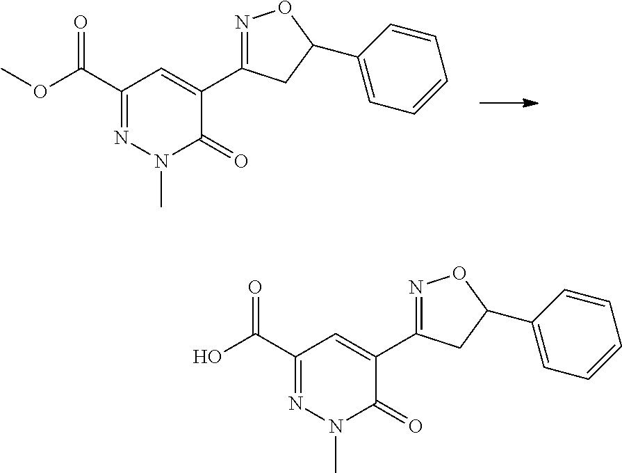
C1(C2=NOC(C3=CC=CC=C3)C2)=CC(C(OC)=O)=NN(C)C1=O.C1(C2=NOC(C3=CC=CC=C3)C2)=CC(C(O)=O)=NN(C)C1=O
